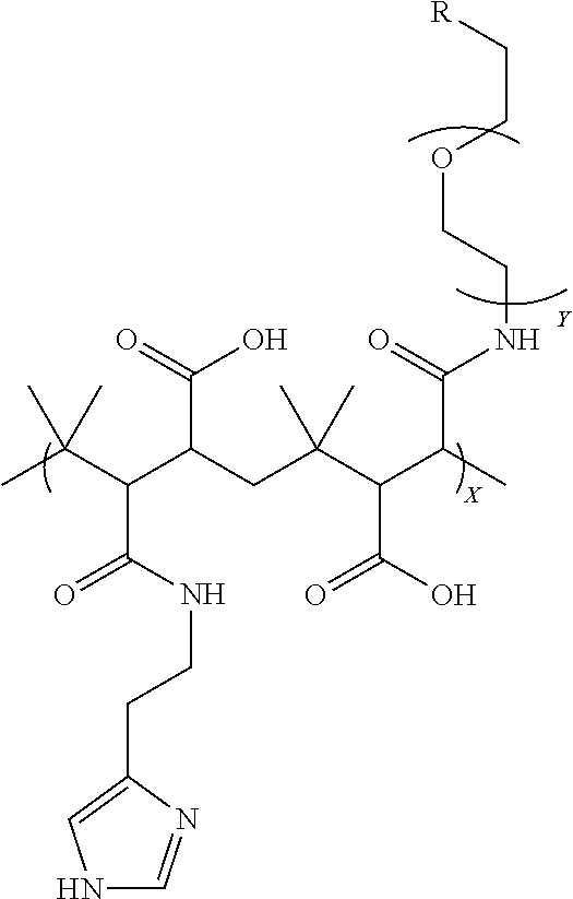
CC(C(C(CC(C(C(C)C(=O)NCCOCC[R])C(O)=O)(C)C)C(=O)O)C(NCCC1=CNC=N1)=O)(C)C.[Y]
